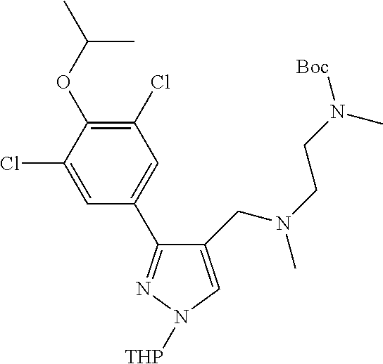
C1(CN(C)CCN(C)[Boc])=CN([THP])N=C1C1=CC(Cl)=C(OC(C)C)C(Cl)=C1
